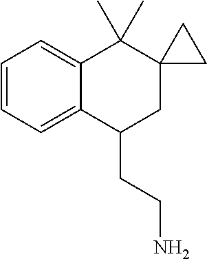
C1=CC=C2C(=C1)C(C)(C)C1(CC2CCN)CC1
